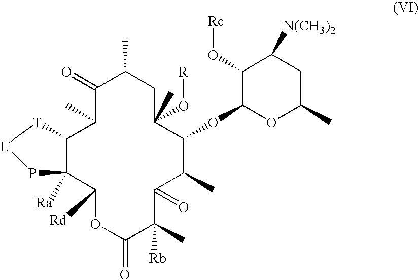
C12C([Ra])(C([Rd])OC(=O)C(C)([Rb])C(=O)C(C)C(OC3C(O[Rc])C([N(CH3)2])CC(C)O3)C(O[R])(C)CC(C)C(=O)C1C)P[L][T]2
